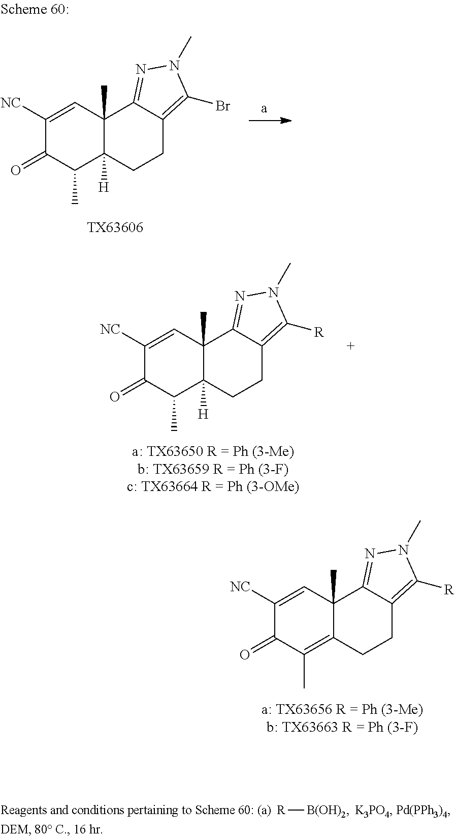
C1([NC])=CC2(C)C([H])(C(C)C1=O)CCC1=C([R])N(C)N=C21.[a: TX63650 R = Ph (3-Me)b: TX63659 R = Ph (3-F)c: TX63664 R = Ph (3-OMe)].[R][B(OH)2].C1([NC])=CC2(C)C([H])(C(C)C1=O)CCC1=C(Br)N(C)N=C21.[TX63606].C1([NC])=CC2(C)C(=C(C)C1=O)CCC1=C([R])N(C)N=C21.[a: TX63656 R = Ph (3-Me)b: TX63663 R = Ph (3-F)]
